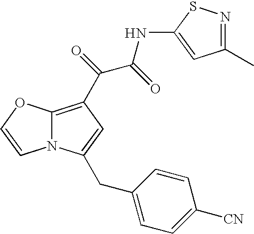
N12C(=C(C(C(NC3=CC(C)=NS3)=O)=O)C=C1CC1=CC=C([CN])C=C1)OC=C2
